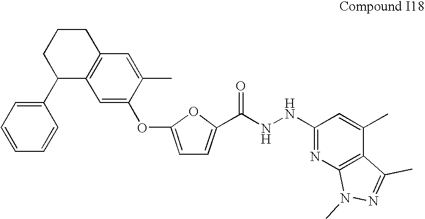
C1(C(NNC2=NC3=C(C(C)=C2)C(C)=NN3C)=O)=CC=C(OC2=CC3=C(C=C2C)CCCC3C2=CC=CC=C2)O1
